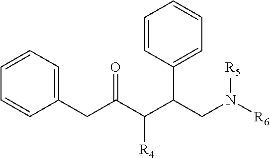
C1=CC=C(CC(C(C(CN([R6])[R5])C2=CC=CC=C2)[R4])=O)C=C1
